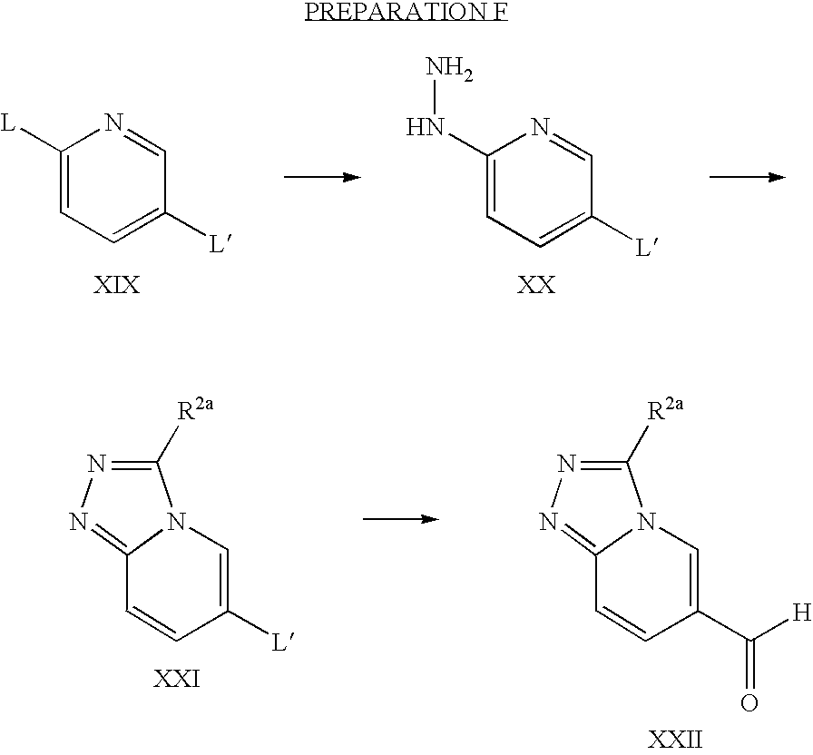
C1(NN)=CC=C([L])C=N1.C1([L])=CC=C([L])C=N1.C1=CC([L])=CN2C([R2a])=NN=C12.C1=CC(C([H])=O)=CN2C([R2a])=NN=C12
